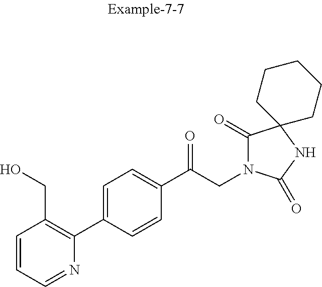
C1=CC=NC(C2=CC=C(C(CN3C(=O)C4(NC3=O)CCCCC4)=O)C=C2)=C1CO
